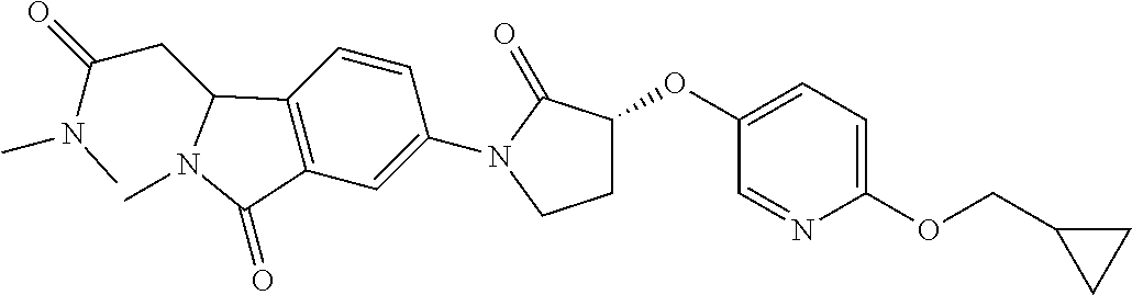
C1(OC2CCN(C3=CC4=C(C=C3)C(CC(N(C)C)=O)N(C)C4=O)C2=O)=CC=C(OCC2CC2)N=C1
